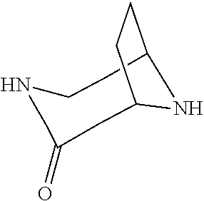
C1C2CCC(CCNCC1=O)N2
